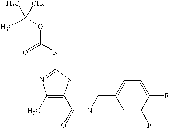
N(C1=NC(C)=C(C(=O)NCC2=CC=C(F)C(F)=C2)S1)C(OC(C)(C)C)=O
